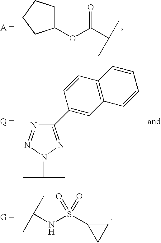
C1(OC(C(C)C)=O)CCCC1.C(NS(C1CC1)(=O)=O)(C)C.N1=NN(C(C)C)N=C1C1=CC2=C(C=C1)C=CC=C2
